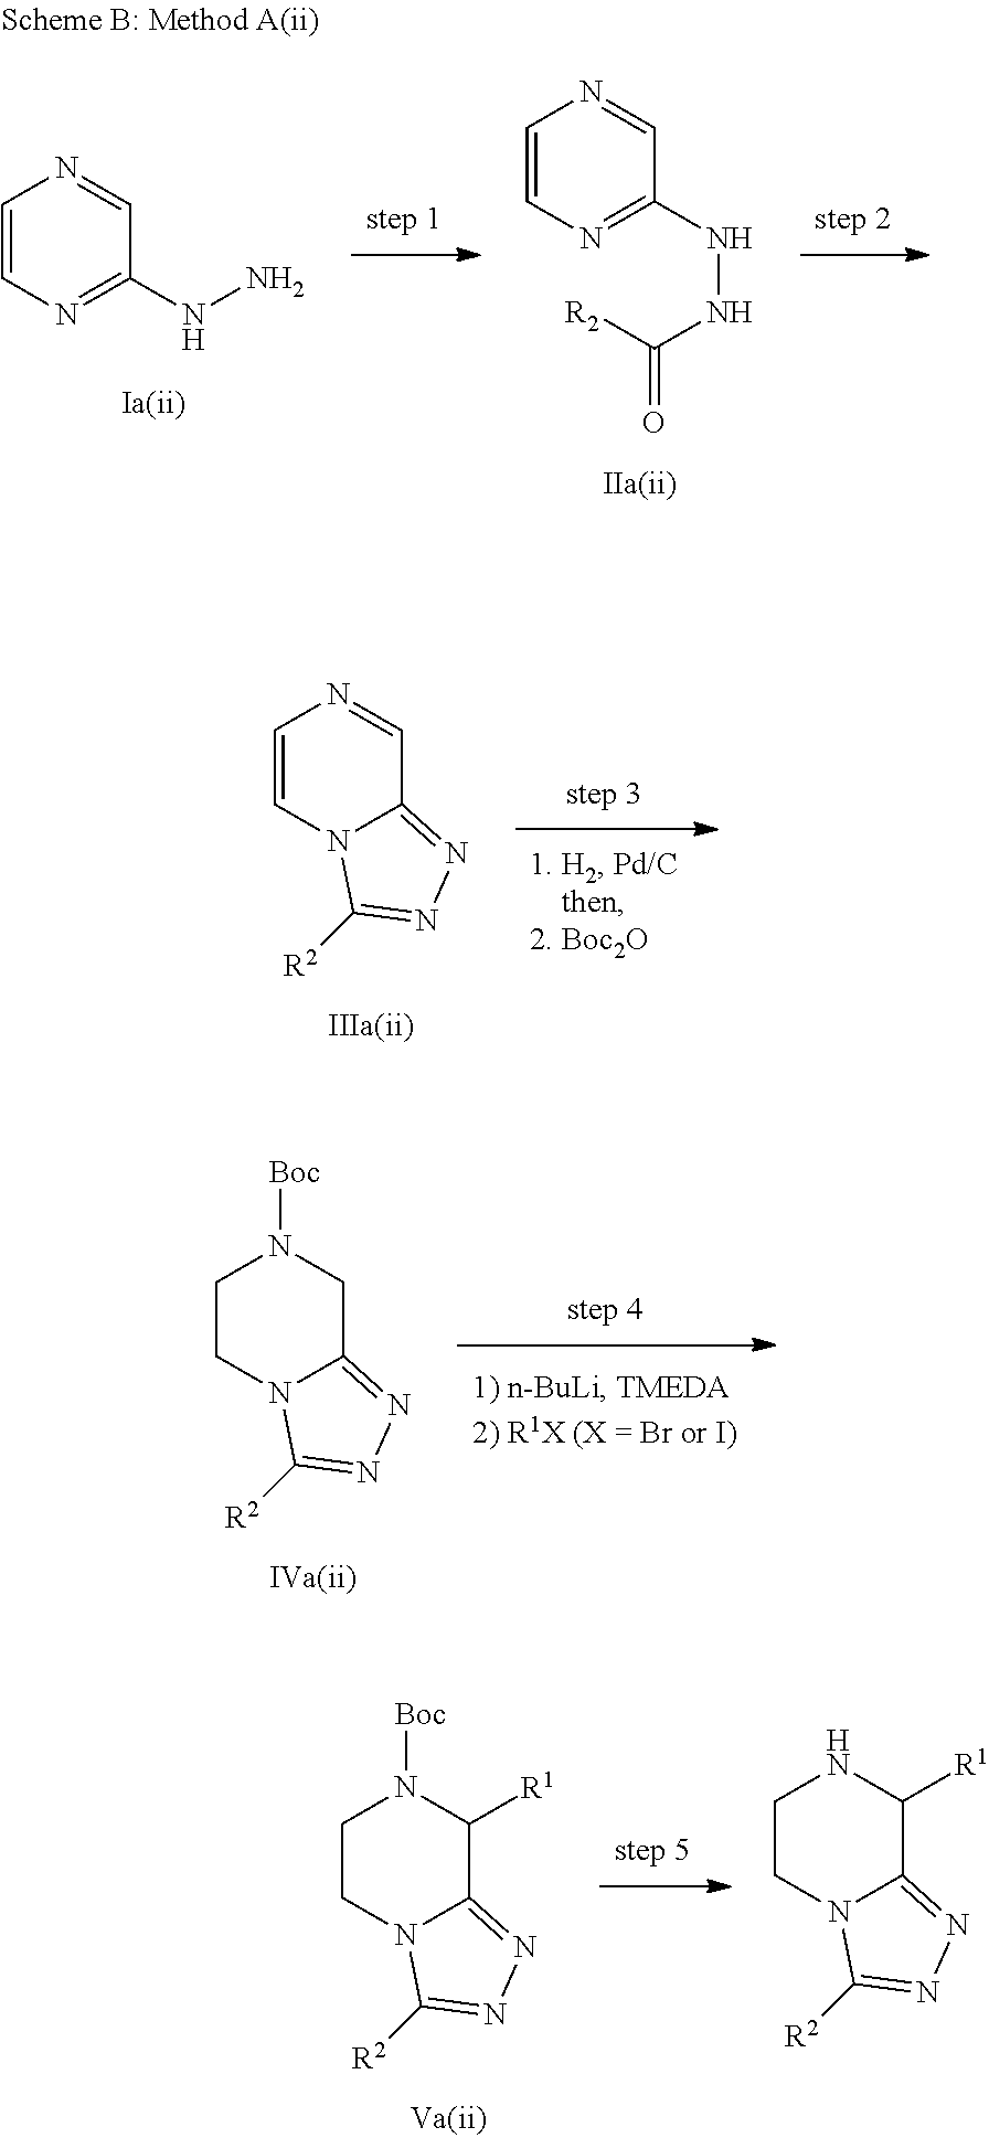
C1CN2C(=NN=C2[R2])CN1[Boc].C1CN2C(=NN=C2[R2])C([R1])N1[Boc].C1CN2C(=NN=C2[R2])C([R1])N1.C1=CN2C(=NN=C2[R2])C=N1.C1=CN=C(NN)C=N1.C1=CN=C(NNC(=O)[R2])C=N1
